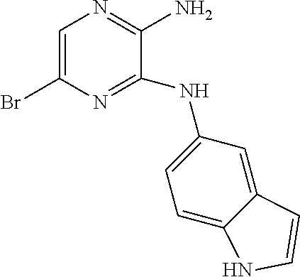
C1=C(Br)N=C(NC2=CC=C3C(=C2)C=CN3)C(N)=N1
